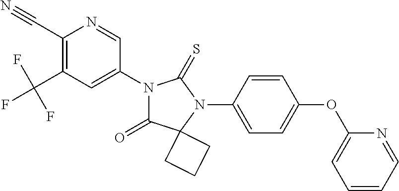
C1(C#N)=C(C(F)(F)F)C=C(N2C(=O)C3(N(C4=CC=C(OC5=CC=CC=N5)C=C4)C2=S)CCC3)C=N1
